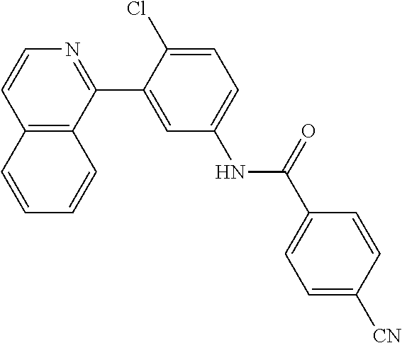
C12=C(C(C3=CC(NC(C4=CC=C([CN])C=C4)=O)=CC=C3Cl)=NC=C1)C=CC=C2
